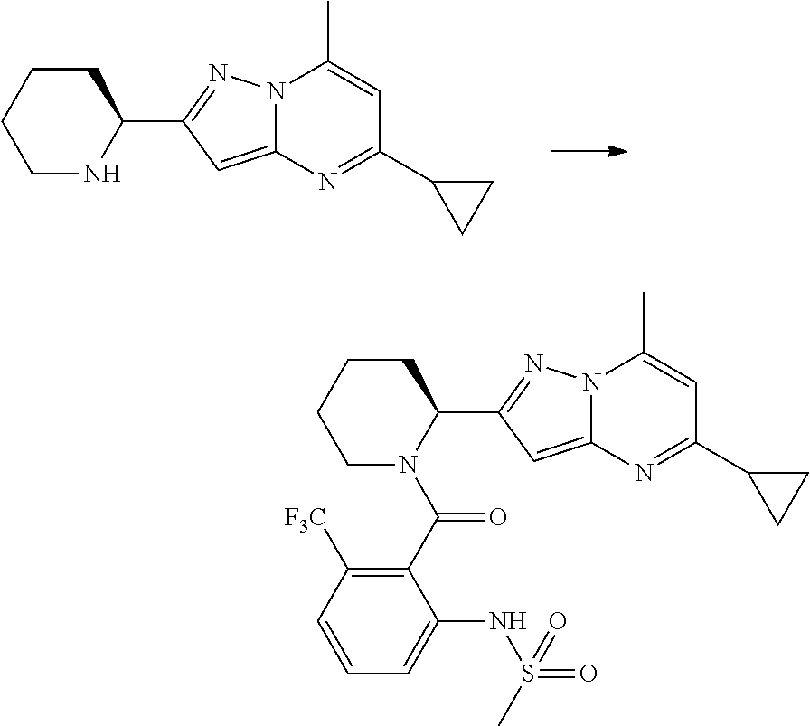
C1CCCNC1C1=NN2C(=C1)N=C(C1CC1)C=C2C.C1CCCN(C(C2=C([F3C])C=CC=C2NS(=O)(C)=O)=O)C1C1=NN2C(=C1)N=C(C1CC1)C=C2C
